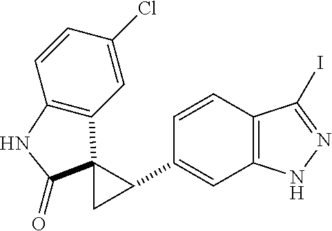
C1(C2C3(C4=C(C=CC(Cl)=C4)NC3=O)C2)=CC2=C(C=C1)C(I)=NN2
